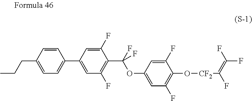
C1=CC(CCC)=CC=C1C1=CC(F)=C(C(F)(OC2=CC(F)=C(O[CF2]C(F)=C(F)F)C(F)=C2)F)C(F)=C1
